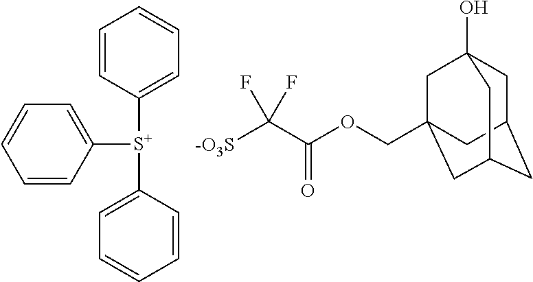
C1=CC([S+](C2=CC=CC=C2)C2=CC=CC=C2)=CC=C1.C1C2CC3CC(COC(C([-O3S])(F)F)=O)(CC1(O)C3)C2
